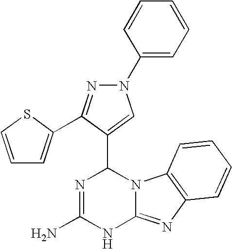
C1(N2N=C(C3=CC=CS3)C(C3N=C(N)NC4=NC5=C(N34)C=CC=C5)=C2)=CC=CC=C1
